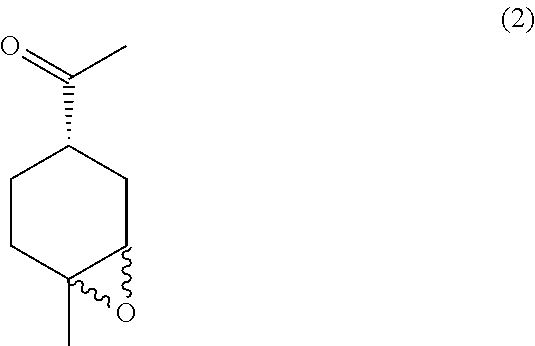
C1CC2(C)C(CC1C(=O)C)O2
